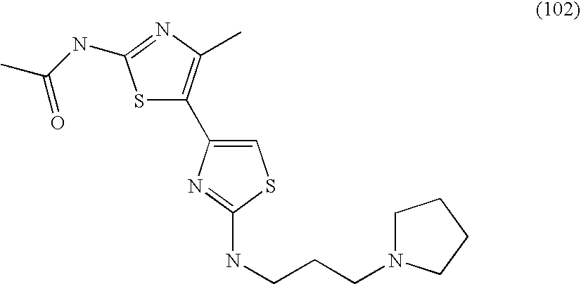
S1C(C2=CSC(NCCCN3CCCC3)=N2)=C(C)N=C1NC(C)=O
